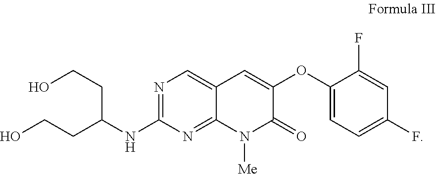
N1=C(NC(CCO)CCO)N=C2C(=C1)C=C(OC1=CC=C(F)C=C1F)C(=O)N2[Me]
